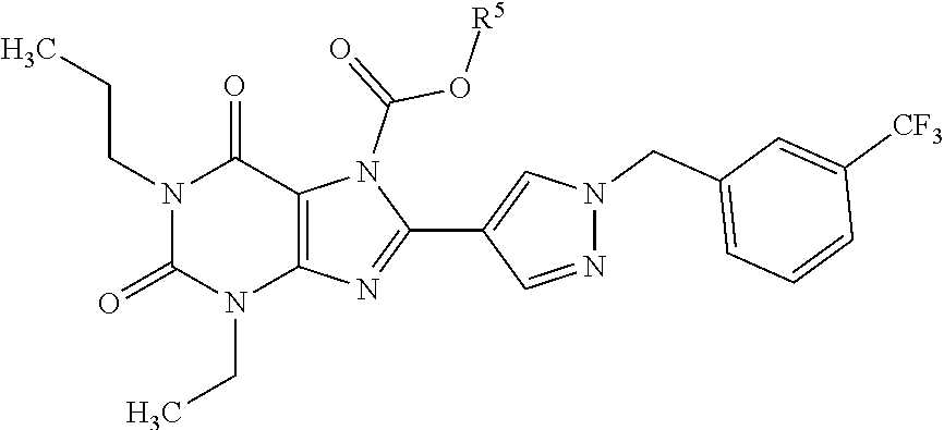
C(N1C(=O)N(CCC)C(=O)C2=C1N=C(C1=CN(CC3=CC=CC([CF3])=C3)N=C1)N2C(O[R5])=O)C
